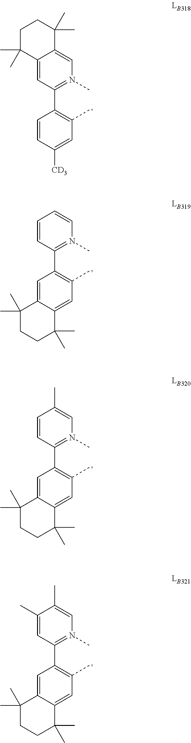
C1=CC(C2=C(C)C=C3C(=C2)C(C)(C)CCC3(C)C)=N(C)C=C1.C12=CC(C3=C(C)C=C([CD3])C=C3)=N(C)C=C1C(C)(C)CCC2(C)C.C1=CC(C2=C(C)C=C3C(=C2)C(C)(C)CCC3(C)C)=N(C)C=C1C.C1(C)=CC(C2=C(C)C=C3C(=C2)C(C)(C)CCC3(C)C)=N(C)C=C1C
